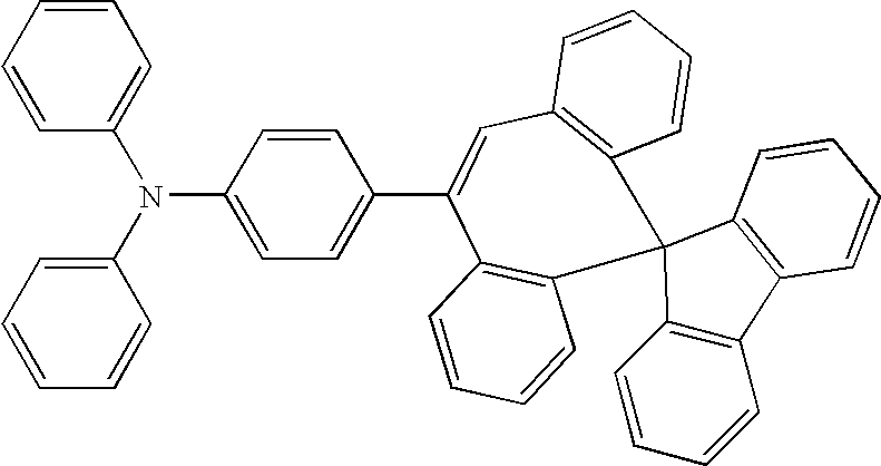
C12=C(C=C(C3=CC=C(N(C4=CC=CC=C4)C4=CC=CC=C4)C=C3)C3=C(C=CC=C3)C13C1=C(C=CC=C1)C1=C3C=CC=C1)C=CC=C2
